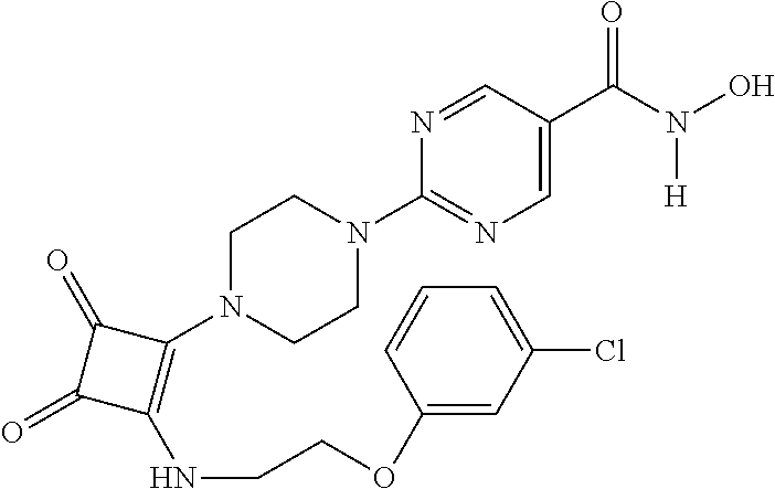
C1(N2CCN(C3=NC=C(C(N(O)[H])=O)C=N3)CC2)=C(NCCOC2=CC(Cl)=CC=C2)C(=O)C1=O
